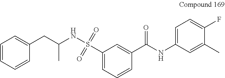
C1(C(NC2=CC=C(F)C(C)=C2)=O)=CC(S(NC(CC2=CC=CC=C2)C)(=O)=O)=CC=C1
